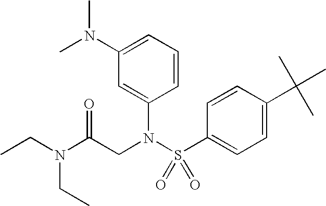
CN(C1=CC=CC(N(S(C2=CC=C(C(C)(C)C)C=C2)(=O)=O)CC(N(CC)CC)=O)=C1)C
